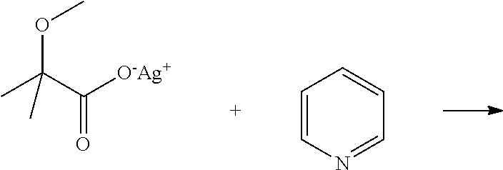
O(C(C([O-Ag+])=O)(C)C)C.C1=CN=CC=C1
